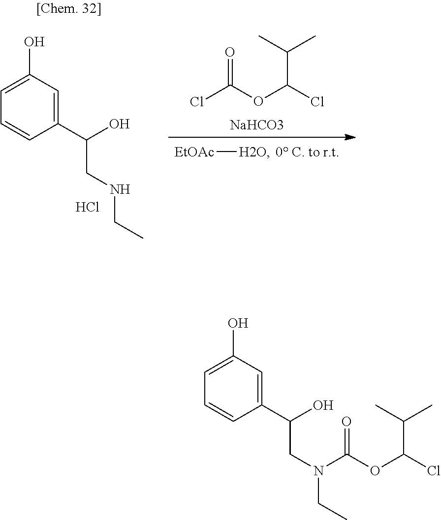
[NaHCO3].ClC(OC(Cl)C(C)C)=O.[EtOAc][H2O].C1=CC(C(CNCC)O)=CC(O)=C1.Cl.C1=CC(C(CN(CC)C(OC(Cl)C(C)C)=O)O)=CC(O)=C1
